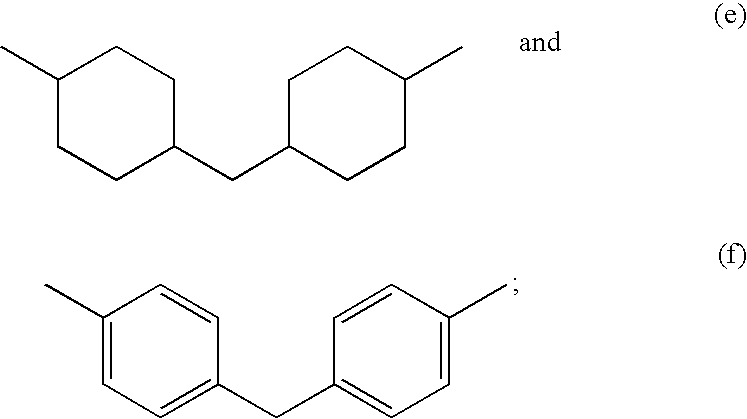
C1(C)CCC(CC2CCC(C)CC2)CC1.C1(C)=CC=C(CC2=CC=C(C)C=C2)C=C1
